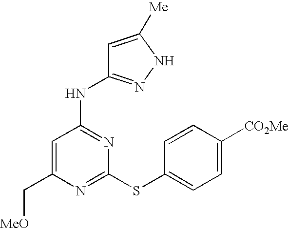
C1(C[MeO])=CC(NC2=NNC([Me])=C2)=NC(SC2=CC=C([CO2Me])C=C2)=N1
